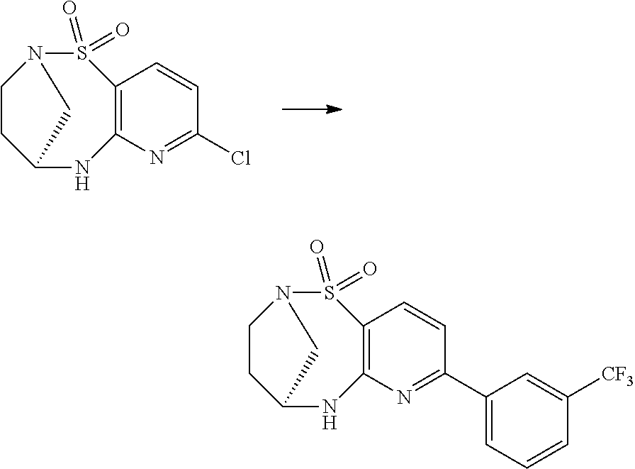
C12=C(N=C(Cl)C=C1)NC1CCN(S2(=O)=O)C1.C12=C(N=C(C3=CC=CC([CF3])=C3)C=C1)NC1CCN(S2(=O)=O)C1
